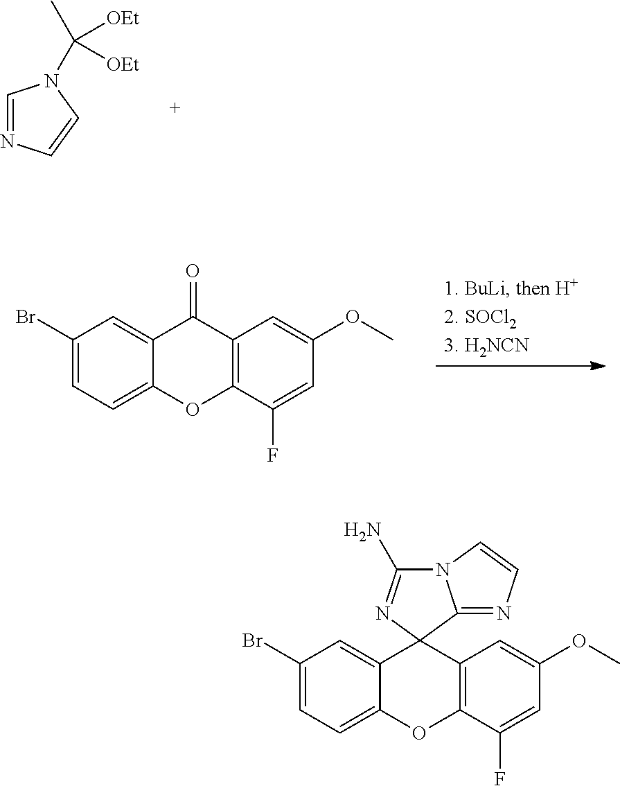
C1=NC=CN1C([OEt])([OEt])C.C1(Br)=CC=C2C(=C1)C(=O)C1=C(O2)C(F)=CC(OC)=C1.C1(Br)=CC=C2C(=C1)C1(C3=C(O2)C(F)=CC(OC)=C3)C2=NC=CN2C(N)=N1
